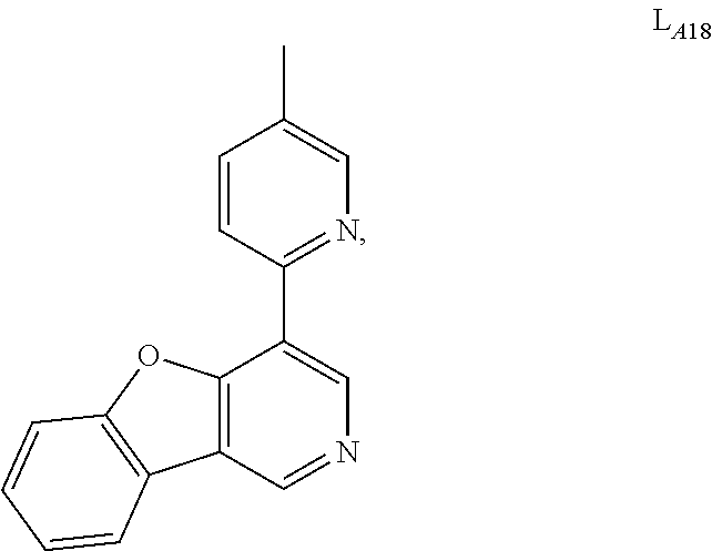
C1=CC(C2=CN=CC3=C2OC2=C3C=CC=C2)=NC=C1C
